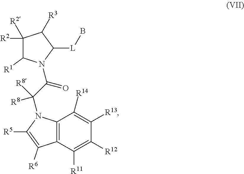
C1([R2])([R2])C([R1])N(C(C(N2C([R5])=C([R6])C3=C2C([R14])=C([R13])C([R12])=C3[R11])([R8])[R8])=O)C([L]B)C1[R3]
